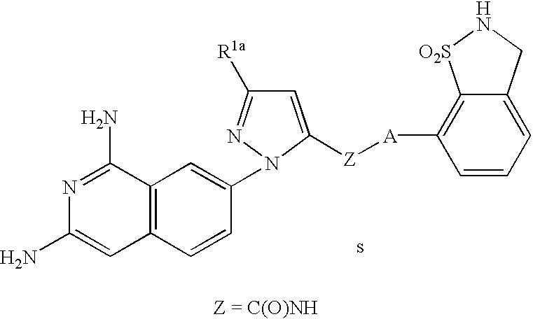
C1(N2N=C([R1a])C=C2[Z][A]C2=C3C(=CC=C2)CN[O2S]3)=CC2=C(C=C1)C=C(N)N=C2N
